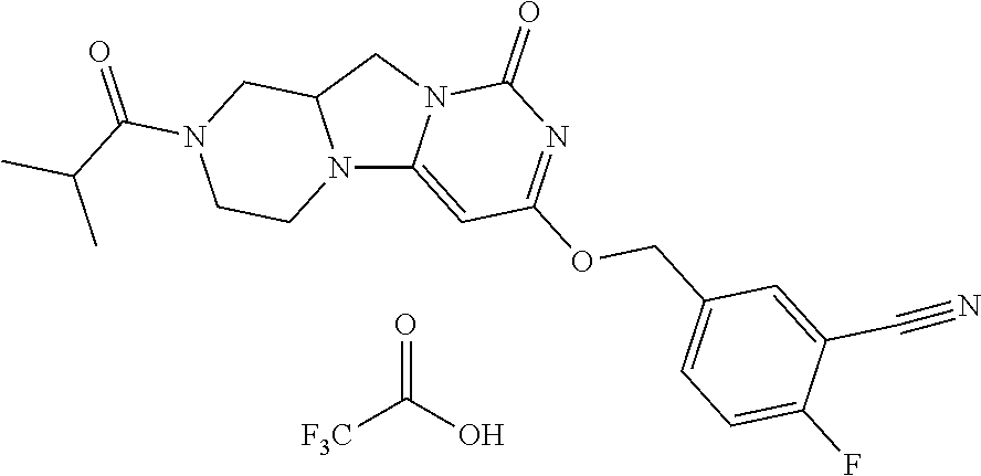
N12C3=CC(OCC4=CC=C(F)C(C#N)=C4)=NC(=O)N3CC1CN(C(=O)C(C)C)CC2.O=C(O)[F3C]
